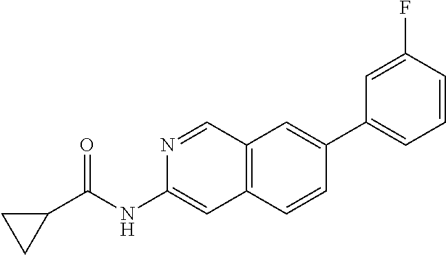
N1=CC2=C(C=C1NC(C1CC1)=O)C=CC(C1=CC=CC(F)=C1)=C2
